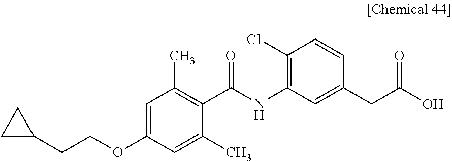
C1(CCOC2=CC(C)=C(C(NC3=C(Cl)C=CC(CC(O)=O)=C3)=O)C(C)=C2)CC1
